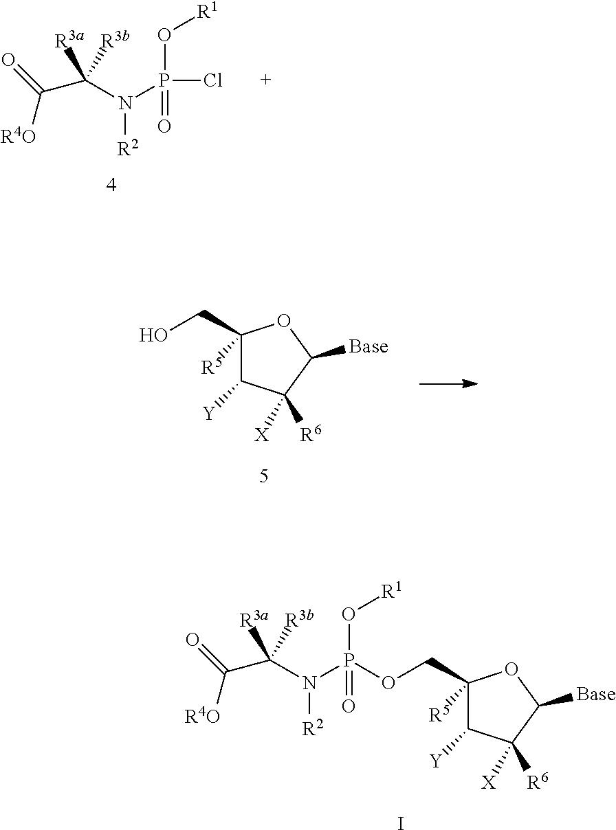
[R2]N(C([R3b])(C(=O)[R4O])[R3a])P(=O)(O[R1])OCC1([R5])C([Y])C([X])([R6])C([Base])O1.I.[R2]N(C([R3b])(C(=O)[R4O])[R3a])P(=O)(O[R1])Cl.C1(CO)([R5])C([Y])C([X])([R6])C([Base])O1
